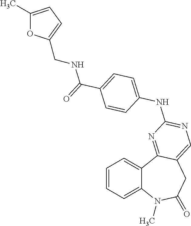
C1=CC=C2C(=C1)C1=NC(NC3=CC=C(C(=O)NCC4=CC=C(C)O4)C=C3)=NC=C1CC(=O)N2C
